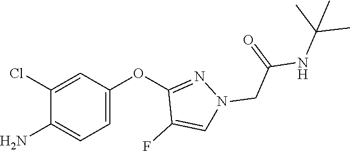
C1=C(OC2=NN(CC(NC(C)(C)C)=O)C=C2F)C=C(Cl)C(N)=C1
